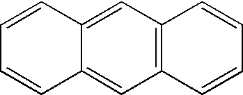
C1=C2C(=CC3=C1C=CC=C3)C=CC=C2
